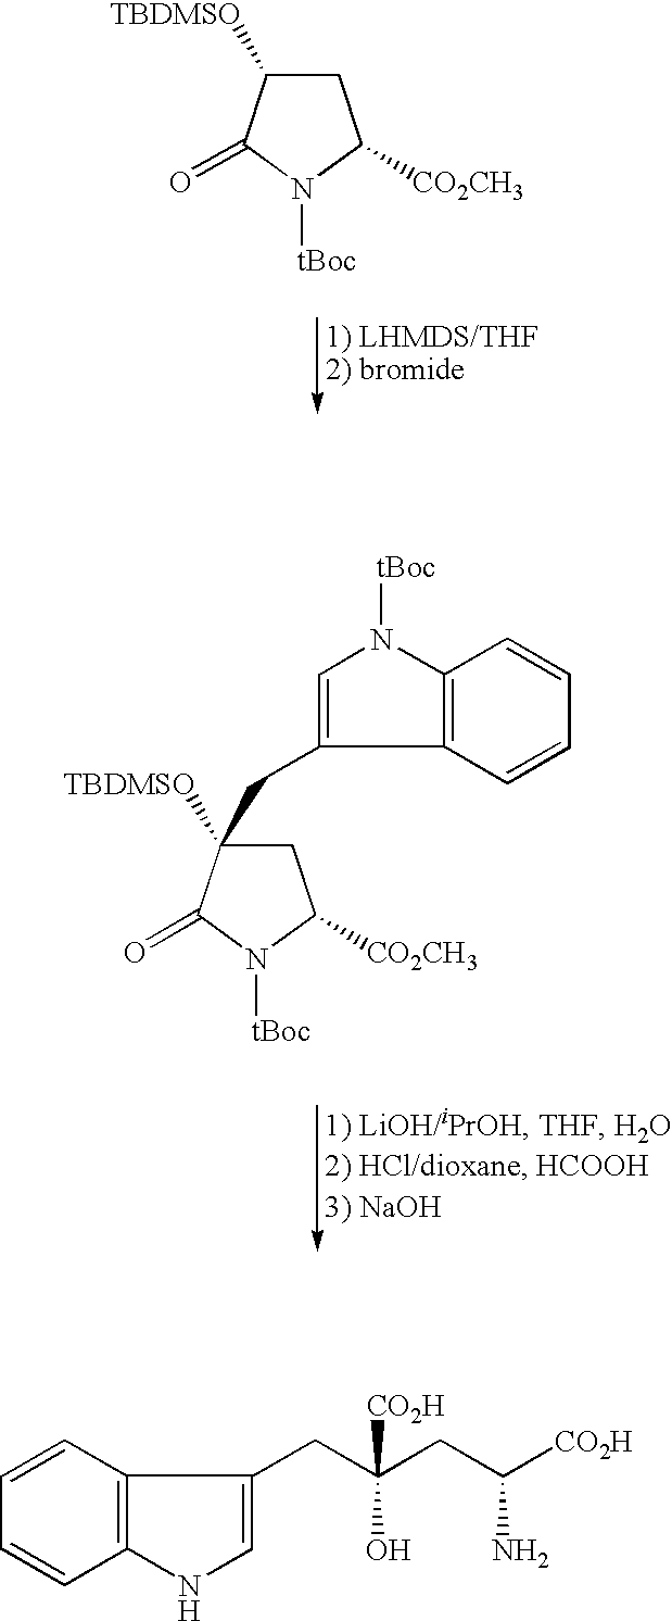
N1([tBoc])C([CO2CH3])CC([TBDMSO])C1=O.N1([tBoc])C([CO2CH3])CC([TBDMSO])(CC2=CN([tBoc])C3=C2C=CC=C3)C1=O.C1(CC(CC([CO2H])N)([CO2H])O)=CNC2=C1C=CC=C2
